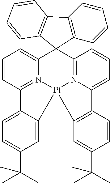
C12=N3C(=CC=C1)C1(C4=N5C(=CC=C4)C4=C(C=C(C(C)(C)C)C=C4)[Pt]35C3=CC(C(C)(C)C)=CC=C23)C2=C(C=CC=C2)C2=C1C=CC=C2
